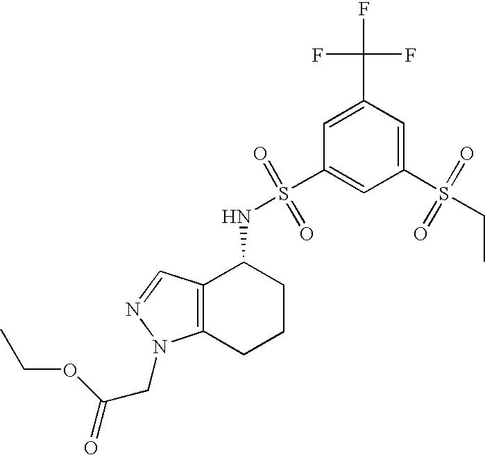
N(C1C2=C(CCC1)N(CC(=O)OCC)N=C2)S(C1=CC(S(CC)(=O)=O)=CC(C(F)(F)F)=C1)(=O)=O
